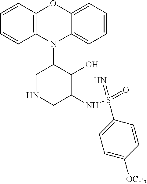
N1(C2CNCC(NS(=O)(=N)C3=CC=C([OCF3])C=C3)C2O)C2=C(C=CC=C2)OC2=CC=CC=C12
